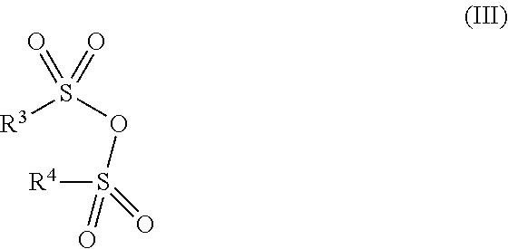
[R3]S(OS([R4])(=O)=O)(=O)=O
